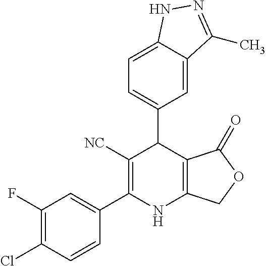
C1=C2C(=CC=C1C1C([NC])=C(C3=CC(F)=C(Cl)C=C3)NC3=C1C(=O)OC3)NN=C2C
